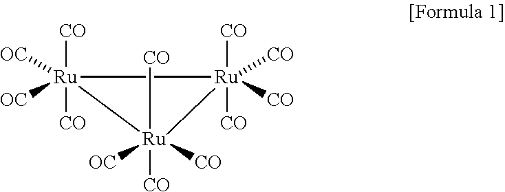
[CO][Ru]1([CO])([OC])([OC])[Ru]([CO])([CO])([CO])([CO])[Ru]1([CO])([CO])([CO])[OC]
